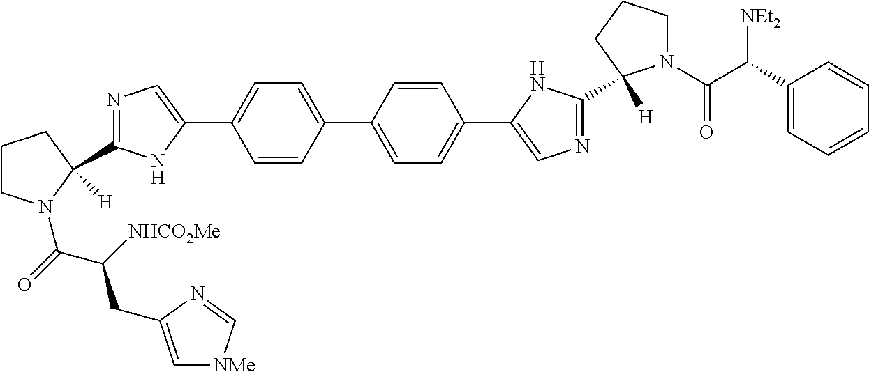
N1=C(C2([H])N(C(=O)C([NHCO2Me])CC3=C[NMe]C=N3)CCC2)NC(C2=CC=C(C3=CC=C(C4=CN=C(C5([H])N(C(C(C6=CC=CC=C6)[NEt2])=O)CCC5)N4)C=C3)C=C2)=C1
